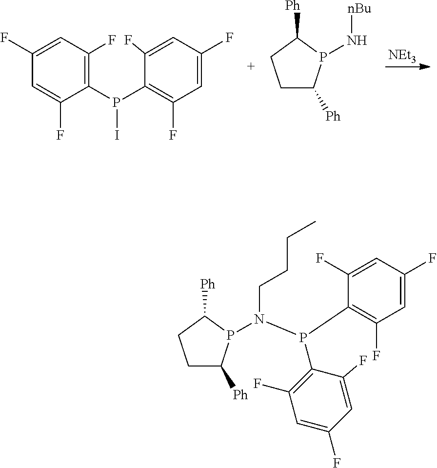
IP(C1=C(F)C=C(F)C=C1F)C1=C(F)C=C(F)C=C1F.N([nBu])P1C([Ph])CCC1[Ph].[NEt3].N(CCCC)(P1C([Ph])CCC1[Ph])P(C1=C(F)C=C(F)C=C1F)C1=C(F)C=C(F)C=C1F
